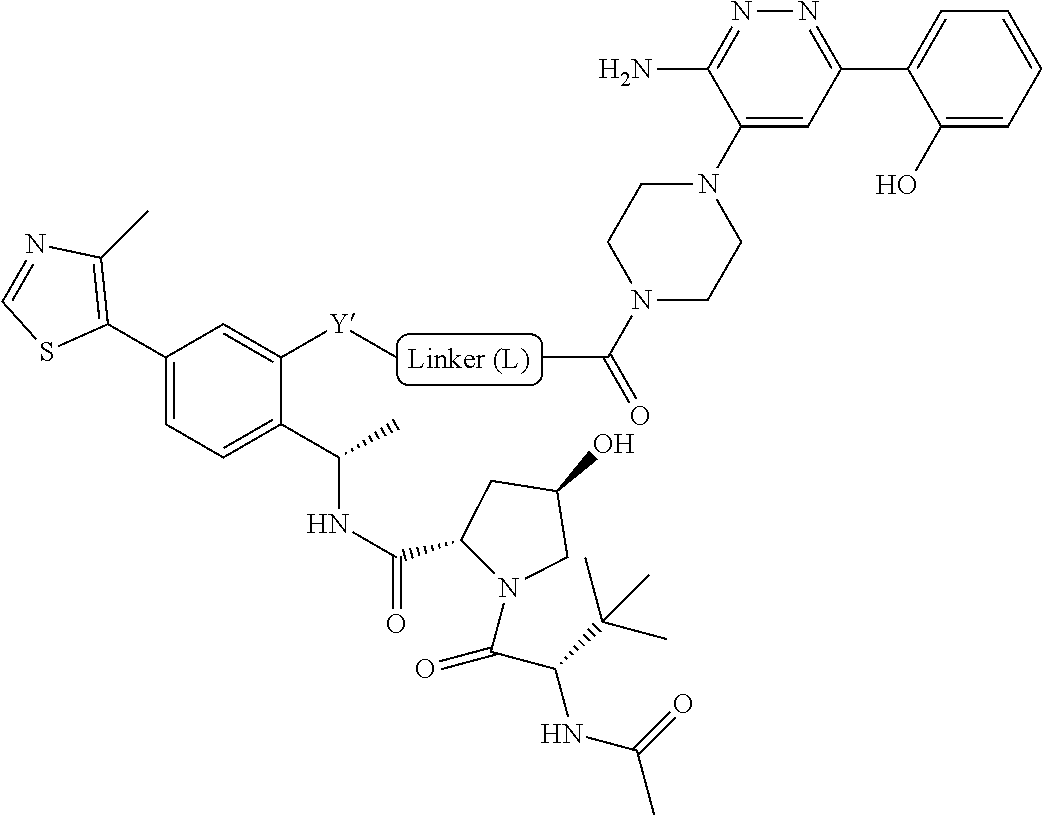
CC(=O)N1CCN(C2=CC(C3=CC=CC=C3O)=NN=C2N)CC1.C[Y]C1=CC(C2=C(C)N=CS2)=CC=C1C(C)NC(=O)C1CC(O)CN1C(=O)C(C(C)(C)C)NC(C)=O
